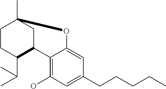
C12=C(O)C=C(CCCCC)C=C1OC1(C)CC2C(C(C)C)CC1
